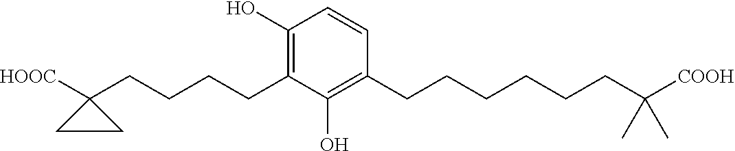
C1=CC(CCCCCCC([COOH])(C)C)=C(O)C(CCCCC2([HOOC])CC2)=C1O
